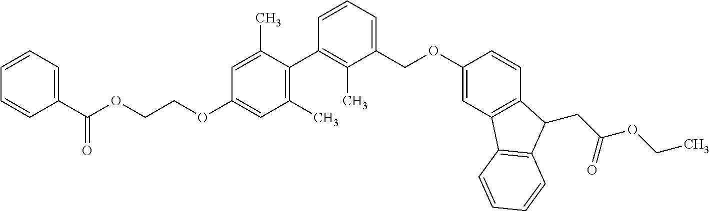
C1=C(C)C(C2=C(C)C(COC3=CC4=C(C=C3)C(CC(OCC)=O)C3=C4C=CC=C3)=CC=C2)=C(C)C=C1OCCOC(C1=CC=CC=C1)=O
